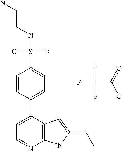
C1=C(C2=CC=C(S(=O)(NCCN)=O)C=C2)C2=C(N=C1)NC(CC)=C2.FC(F)(C(=O)O)F
